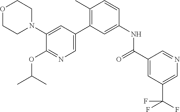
O1CCN(C2=CC(C3=C(C)C=CC(NC(C4=CC(C(F)(F)F)=CN=C4)=O)=C3)=CN=C2OC(C)C)CC1
